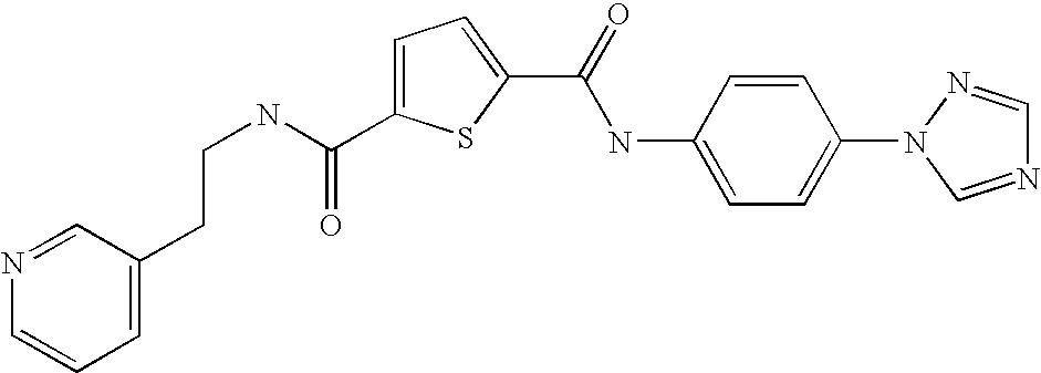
C1=C(C(NCCC2=CC=CN=C2)=O)SC(C(=O)NC2=CC=C(N3C=NC=N3)C=C2)=C1
